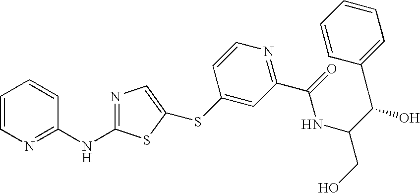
C1=CN=C(NC2=NC=C(SC3=CC(C(=O)NC(CO)C(C4=CC=CC=C4)O)=NC=C3)S2)C=C1
